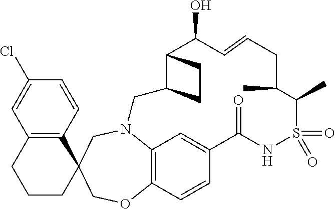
C12=C(C=CC(Cl)=C1)C1(CCC2)COC2=C3N(C1)CC1C(CC1)C(O)C=CCC(C)C(C)S(=O)(=O)NC(=O)C(=C3)C=C2
